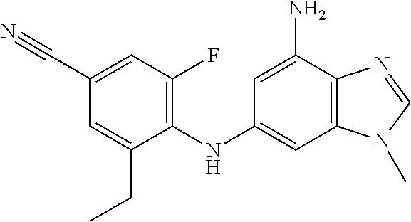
C1(F)=C(NC2=CC3=C(C(N)=C2)N=CN3C)C(CC)=CC(C#N)=C1
